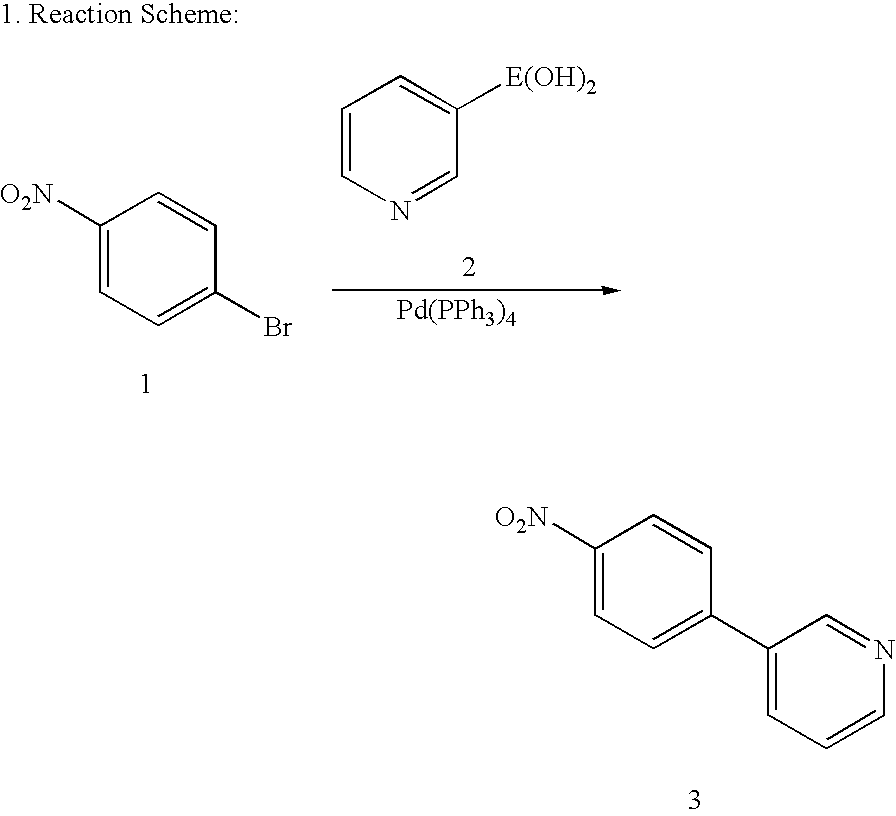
C1([O2N])=CC=C(C2=CC=CN=C2)C=C1.C1=CN=CC([E(OH)2])=C1.C1([O2N])=CC=C(Br)C=C1.[Pd(PPh3)4]
